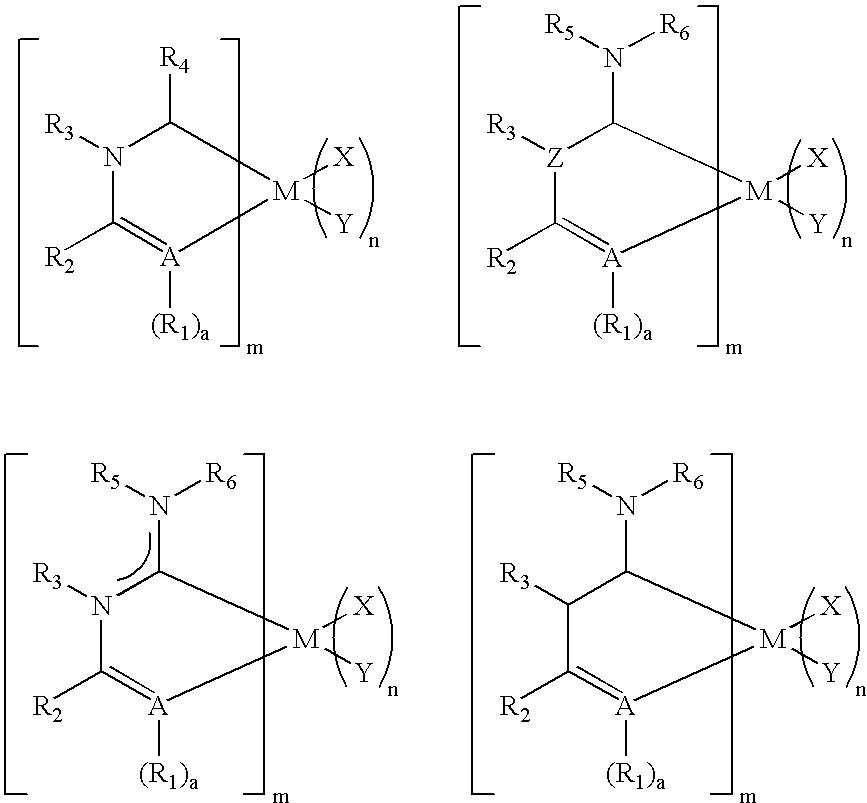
N1([R3])C([R2])=[A]([(R1)a])[M]([X])([Y])C1[R4].[Z]1([R3])C([R2])=[A]([(R1)a])[M]([X])([Y])C1N([R6])[R5].N1([R3])C([R2])=[A]([(R1)a])[M]([X])([Y])C1N([R6])[R5].C1([R3])C([R2])=[A]([(R1)a])[M]([X])([Y])C1N([R6])[R5]
